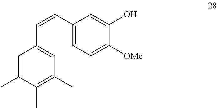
C1(O)=CC(C=CC2=CC(C)=C(C)C(C)=C2)=CC=C1[OMe]
